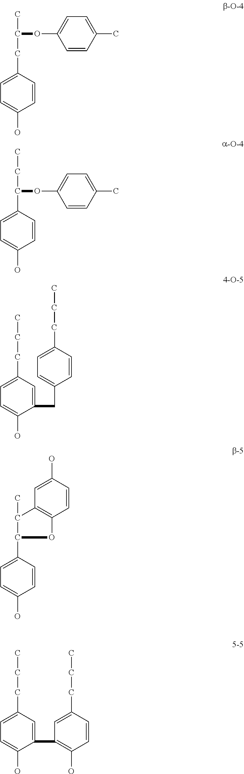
C1=C(O)C=CC(CC(C)OC2=CC=C(C)C=C2)=C1.C1=C(O)C=CC(C(CC)OC2=CC=C(C)C=C2)=C1.C1=C(O)C(CC2=CC=C(CCC)C=C2)=CC(CCC)=C1.C1=C(O)C=CC(C2C(C)C3=C(C=CC(O)=C3)O2)=C1.C1=C(O)C(C2=C(O)C=CC(CCC)=C2)=CC(CCC)=C1
